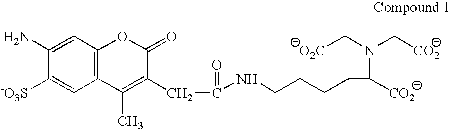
C1=C(N)C([-O3S])=CC2=C1OC(=O)C(CC(=O)NCCCCC(N(C[CO2])C[O2C])[CO2])=C2C
